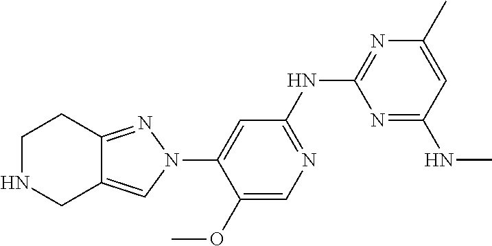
C1NCC2=CN(C3=CC(NC4=NC(C)=CC(NC)=N4)=NC=C3OC)N=C2C1
